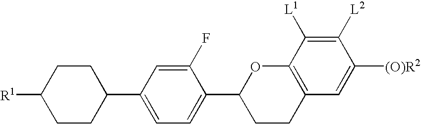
[R1]C1CCC(C2=CC=C(C3CCC4=C(O3)C([L1])=C([L2])C([(O)R2])=C4)C(F)=C2)CC1
